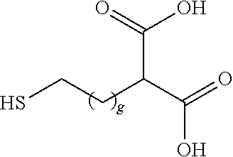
C(C(C(=O)O)CCS)(=O)O
